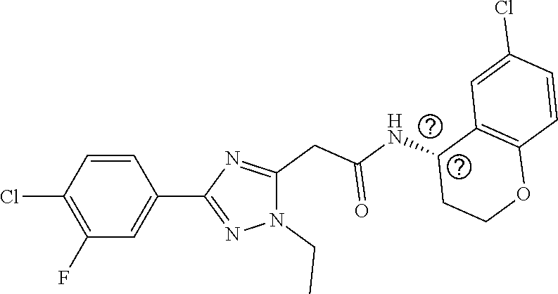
C1(Cl)=C(F)C=C(C2=NN(CC)C(CC(NC3CCOC4=C3C=C(Cl)C=C4)=O)=N2)C=C1
